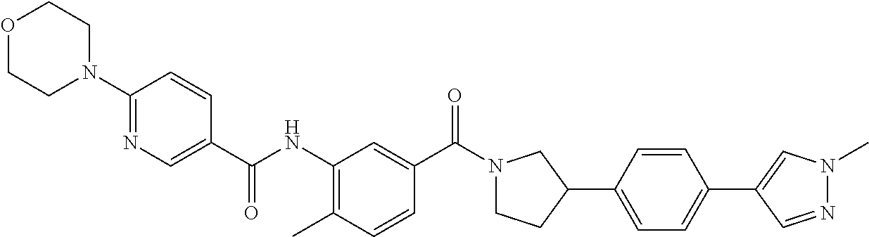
C1(N2CCOCC2)=NC=C(C(NC2=C(C)C=CC(C(=O)N3CCC(C4=CC=C(C5=CN(C)N=C5)C=C4)C3)=C2)=O)C=C1
